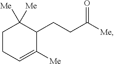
C1CC=C([Me])C(CCC([Me])=O)C1([Me])[Me]
